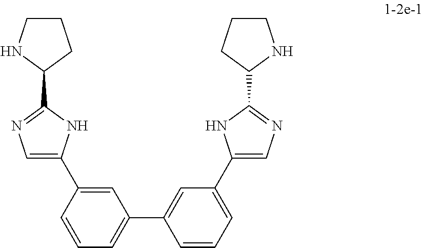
C1=CC=C(C2=CN=C(C3NCCC3)N2)C=C1C1=CC=CC(C2=CN=C(C3CCCN3)N2)=C1
